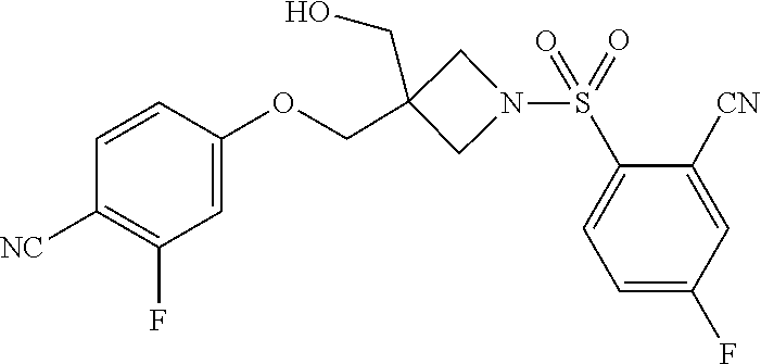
C1=C(F)C=C([CN])C(S(=O)(=O)N2CC(COC3=CC(F)=C([NC])C=C3)(CO)C2)=C1
